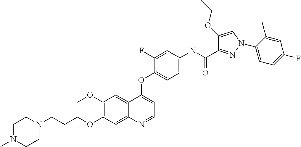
C1(OC)=C(OCCCN2CCN(C)CC2)C=C2C(=C1)C(OC1=CC=C(NC(C3=NN(C4=CC=C(F)C=C4C)C=C3OCC)=O)C=C1F)=CC=N2
